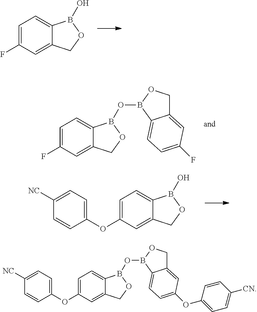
C1=C(F)C=C2C(=C1)B(O)OC2.C1=C(F)C=C2C(=C1)B(OB1C3=CC=C(F)C=C3CO1)OC2.C1=C(OC2=CC=C([NC])C=C2)C=C2C(=C1)B(O)OC2.C1=C(OC2=CC=C([NC])C=C2)C=C2C(=C1)B(OB1C3=CC=C(OC4=CC=C([CN])C=C4)C=C3CO1)OC2
